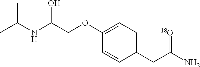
C1=CC(CC(N)=[18O])=CC=C1OCC(NC(C)C)O
